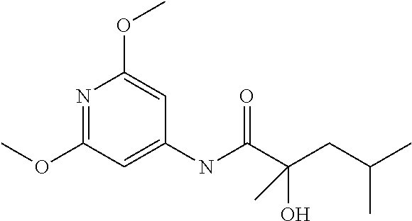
N1=C(OC)C=C(NC(C(CC(C)C)(O)C)=O)C=C1OC
